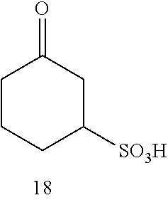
C1CCC([SO3H])CC1=O
